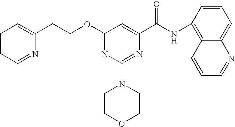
O(C1=NC(N2CCOCC2)=NC(C(NC2=C3C(=CC=C2)N=CC=C3)=O)=C1)CCC1=CC=CC=N1
